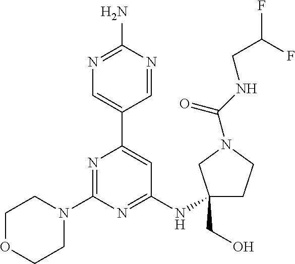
N1=C(N)N=CC(C2=CC(NC3(CO)CCN(C(NCC(F)F)=O)C3)=NC(N3CCOCC3)=N2)=C1
